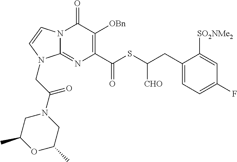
N12C(=NC(C(SC(CC3=CC=C(F)C=C3[SO2NMe2])[CHO])=O)=C([OBn])C1=O)N(CC(N1CC(C)OC(C)C1)=O)C=C2
